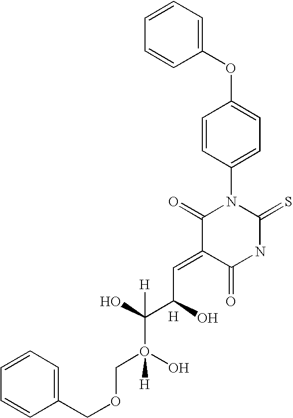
C1(OC2=CC=C(N3C(=O)C(=CC(C(O)(O(O)(COCC4=CC=CC=C4)[H])[H])O)C(=O)NC3=S)C=C2)=CC=CC=C1.[H]
